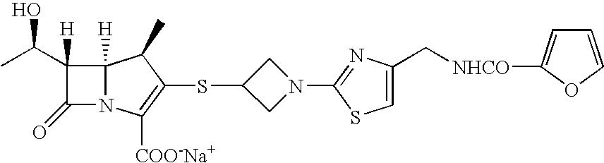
C1(=O)N2C([H])(C1(C(C)O)[H])C(C)C(SC1CN(C3=NC(C[NHCO]C4=CC=CO4)=CS3)C1)=C2[COO-Na+]
